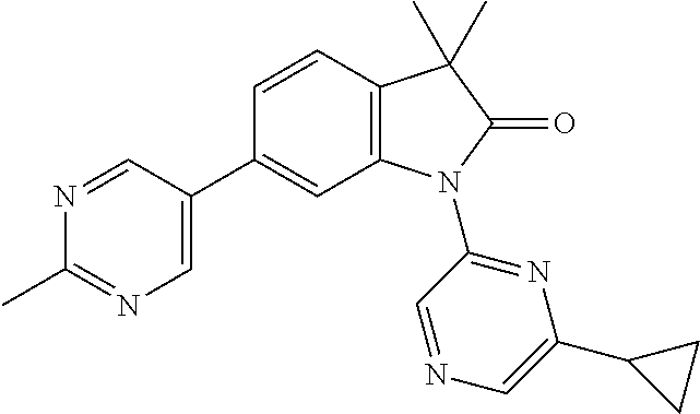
N1=CC(C2=CC3=C(C=C2)C(C)(C)C(=O)N3C2=NC(C3CC3)=CN=C2)=CN=C1C
